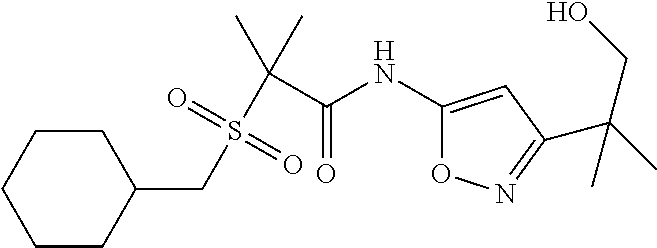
C(S(C(C(NC1=CC(C(C)(C)CO)=NO1)=O)(C)C)(=O)=O)C1CCCCC1
